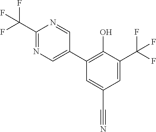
C1=C(C(F)(F)F)C(O)=C(C2=CN=C(C(F)(F)F)N=C2)C=C1C#N
